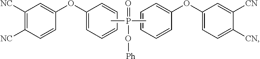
C1=CC=CC(OC2=CC=C([CN])C([CN])=C2)=C1.C1([NC])=C([NC])C=CC(OC2=CC=CC=C2)=C1.CP(C)(=O)O[Ph]
